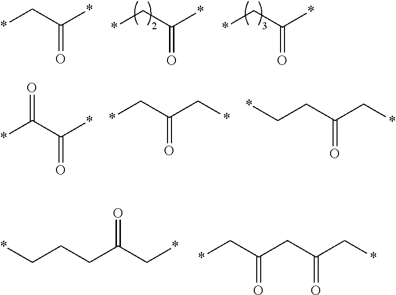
*CC(*)=O.*CC(*)=O.*CC(*)=O.C(CCC(C*)=O)*.*CC(CC(C*)=O)=O.*CC(C*)=O.C(CC(C*)=O)*.*C(C(*)=O)=O
